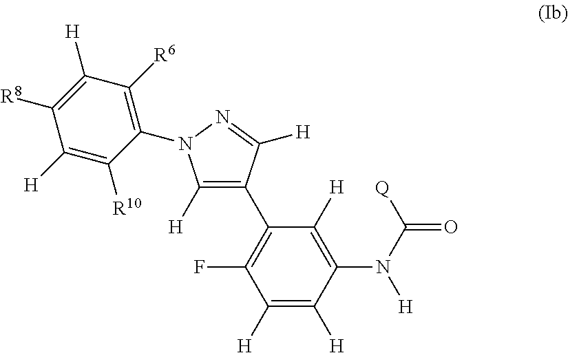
C1(N(C([Q])=O)[H])=C([H])C(C2=C([H])N(C3=C([R6])C([H])=C([R8])C([H])=C3[R10])N=C2[H])=C(F)C([H])=C1[H]
